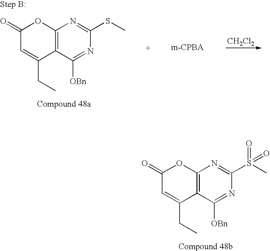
C1(=O)C=C(CC)C2=C(O1)N=C(S(C)(=O)=O)N=C2[OBn].C1(=O)C=C(CC)C2=C(O1)N=C(SC)N=C2[OBn].[CH2Cl2]
